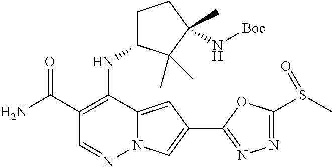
N12C(=CC(C3=NN=C(S(C)=O)O3)=C1)C(NC1CCC(C)(N[Boc])C1(C)C)=C(C(=O)N)C=N2
